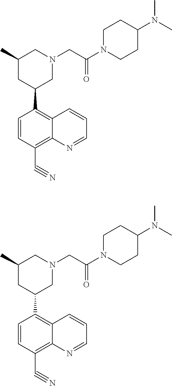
C1(C)CC(C2=C3C(=C(C#N)C=C2)N=CC=C3)CN(CC(N2CCC(N(C)C)CC2)=O)C1.C1(C)CC(C2=C3C(=C(C#N)C=C2)N=CC=C3)CN(CC(N2CCC(N(C)C)CC2)=O)C1
